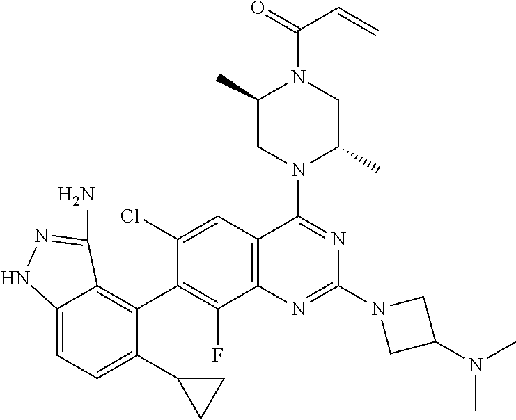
C12=CC=C(C3CC3)C(C3=C(F)C4=C(C=C3Cl)C(N3C(C)CN(C(=O)C=C)C(C)C3)=NC(N3CC(N(C)C)C3)=N4)=C1C(N)=NN2
